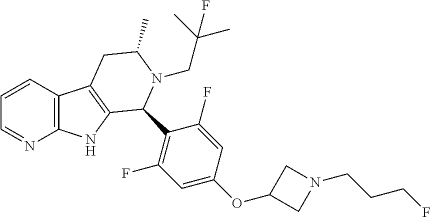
C1=CC2=C(N=C1)NC1=C2CC(C)N(CC(C)(C)F)C1C1=C(F)C=C(OC2CN(CCCF)C2)C=C1F
